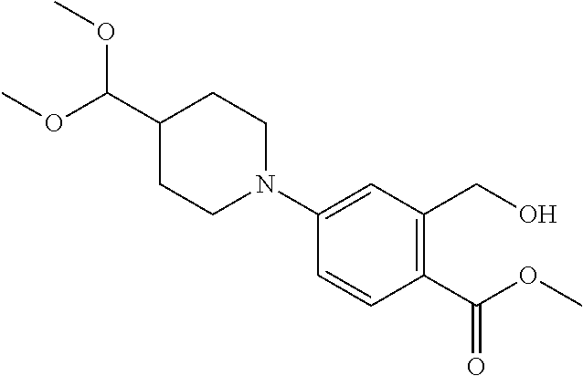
C1(N2CCC(C(OC)OC)CC2)=CC(CO)=C(C(OC)=O)C=C1
